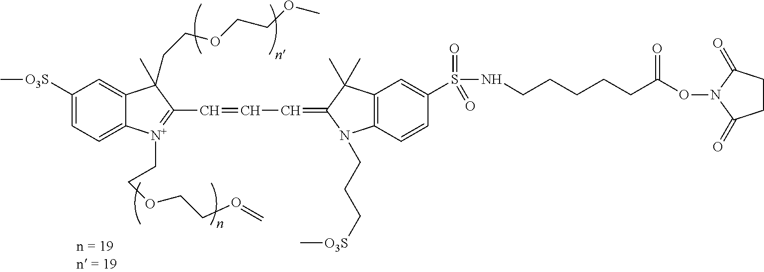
C1([O3S]C)=CC=C2C(=C1)C(C)(CCOCCOC)C(C=CC=C1C(C)(C)C3=C(N1CCC[O3S]C)C=CC(S(NCCCCCC(ON1C(=O)CCC1=O)=O)(=O)=O)=C3)=[N+]2CCOCCO=C
